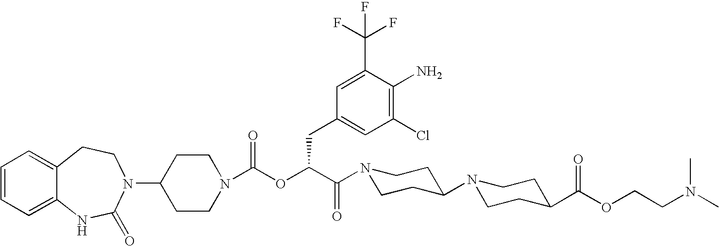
C1(N2C(=O)NC3=CC=CC=C3CC2)CCN(C(OC(C(=O)N2CCC(N3CCC(C(OCCN(C)C)=O)CC3)CC2)CC2=CC(Cl)=C(N)C(C(F)(F)F)=C2)=O)CC1
